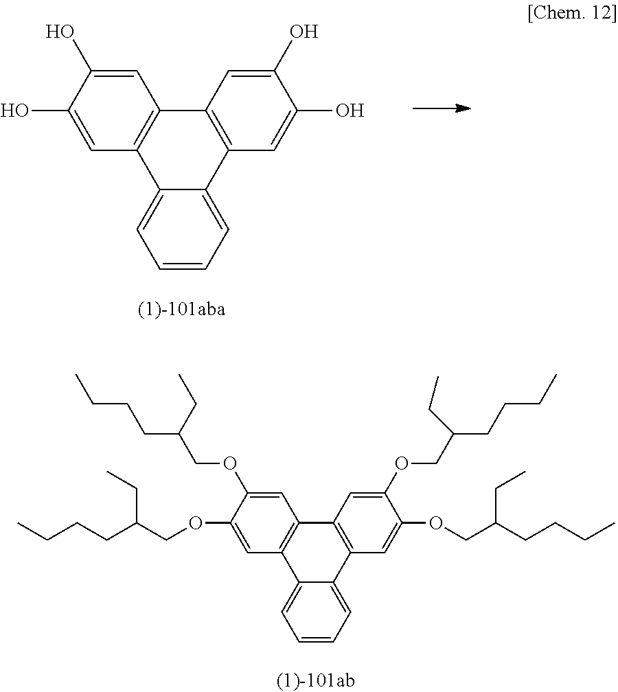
C1(O)=CC2=C(C=C1O)C1=CC=CC=C1C1=C2C=C(O)C(O)=C1.C1(OCC(CCCC)CC)=CC2=C(C=C1OCC(CCCC)CC)C1=CC=CC=C1C1=C2C=C(OCC(CCCC)CC)C(OCC(CCCC)CC)=C1
